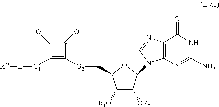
[G2](CC1C([R1O])C([OR2])C(N2C3=C(N=C2)C(=O)NC(N)=N3)O1)C1=C([G1][L][RD])C(=O)C1=O
